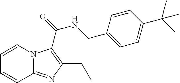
C1=CN2C(=NC(CC)=C2C(=O)NCC2=CC=C(C(C)(C)C)C=C2)C=C1
